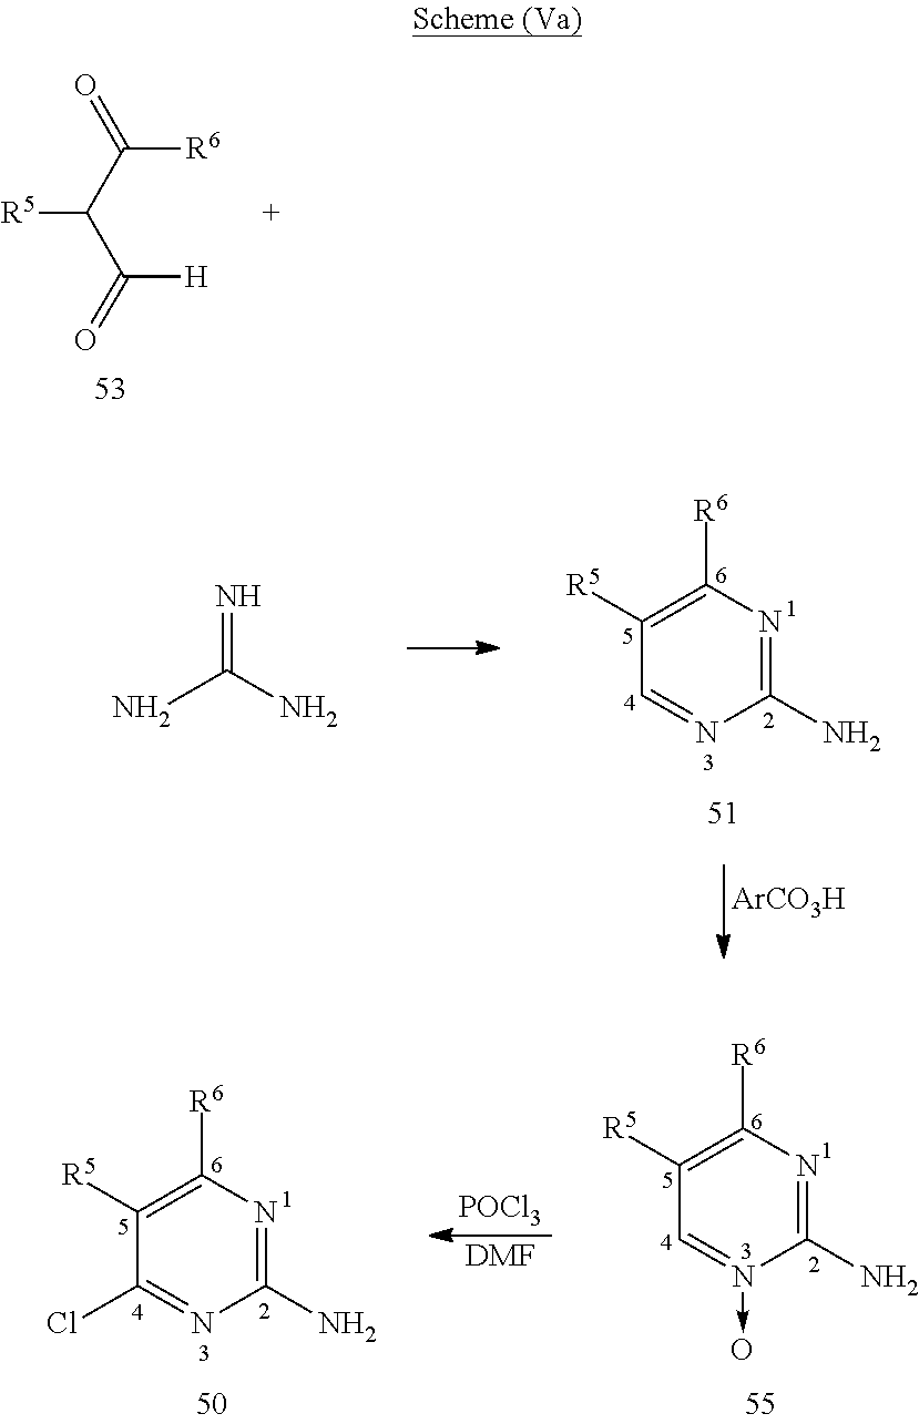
C(C([H])=O)([R5])C(=O)[R6].N1=CC([R5])=C([R6])N=C1N.N=C(N)N.[ArCO3H].N1=C(Cl)C([R5])=C([R6])N=C1N.N1(->O)=CC([R5])=C([R6])N=C1N.[POCl3].[DMF]
